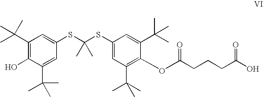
C1(C(C)(C)C)=C(O)C(C(C)(C)C)=CC(SC(SC2=CC(C(C)(C)C)=C(OC(CCCC(O)=O)=O)C(C(C)(C)C)=C2)(C)C)=C1
